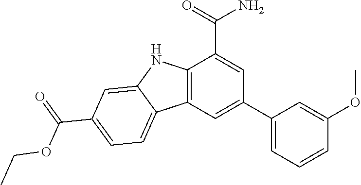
C12=C(C=C(C3=CC=CC(OC)=C3)C=C1C(=O)N)C1=CC=C(C(=O)OCC)C=C1N2
